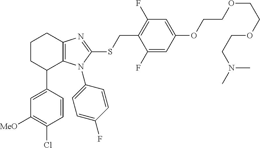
C1=CC(C2C3=C(CCC2)N=C(SCC2=C(F)C=C(OCCOCCOCCN(C)C)C=C2F)N3C2=CC=C(F)C=C2)=CC([MeO])=C1Cl
